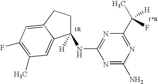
C1([H])(NC2=NC(C(C)([H])F)=NC(N)=N2)CCC2=CC(F)=C(C)C=C12
